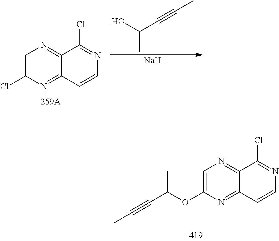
C1=C(OC(C#CC)C)N=C2C(=N1)C(Cl)=NC=C2.C1=C(Cl)N=C2C(=N1)C(Cl)=NC=C2.[Na].OC(C#CC)C
